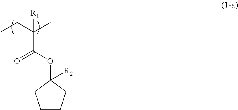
C1CCC(OC(C(CC)(C)[R1])=O)([R2])C1
